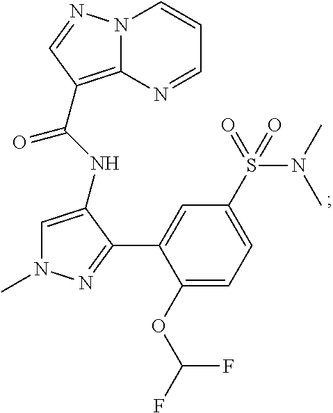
N12C(=C(C(NC3=CN(C)N=C3C3=CC(S(=O)(N(C)C)=O)=CC=C3OC(F)F)=O)C=N1)N=CC=C2
